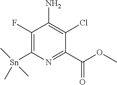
C1(F)=C([Sn](C)(C)C)N=C(C(OC)=O)C(Cl)=C1N
